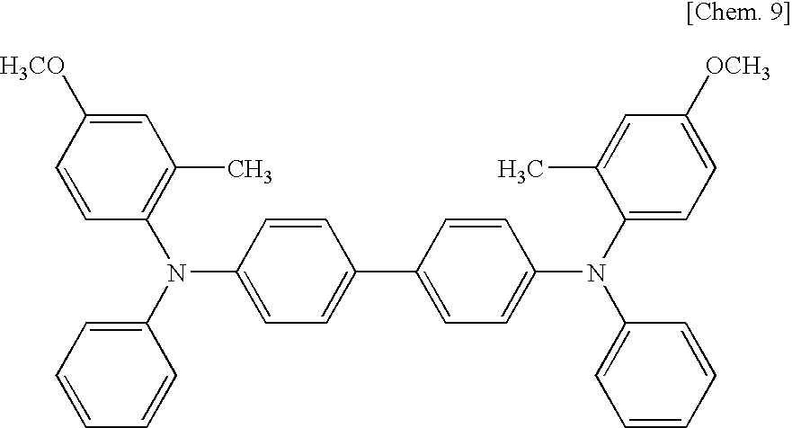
C1=C([H3CO])C=CC(N(C2=CC=CC=C2)C2=CC=C(C3=CC=C(N(C4=CC=C([OCH3])C=C4C)C4=CC=CC=C4)C=C3)C=C2)=C1C
